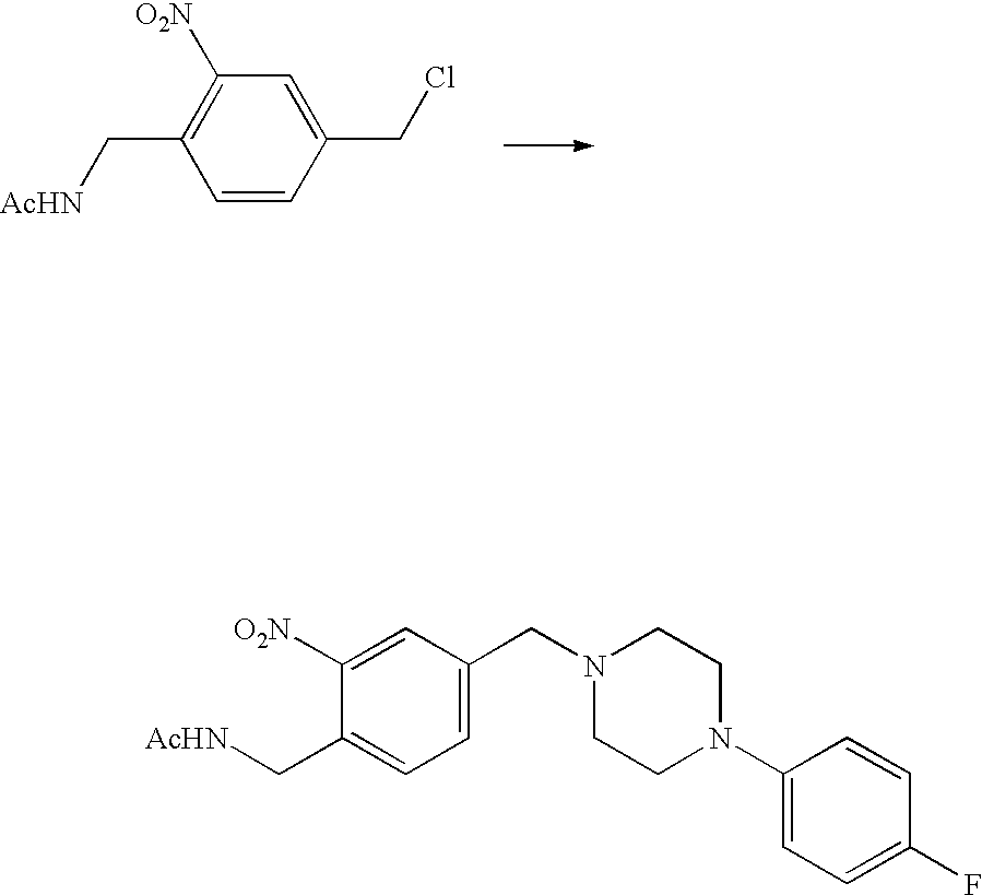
C1([O2N])=C(C[AcHN])C=CC(CCl)=C1.C1=C([O2N])C(C[AcHN])=CC=C1CN1CCN(C2=CC=C(F)C=C2)CC1
